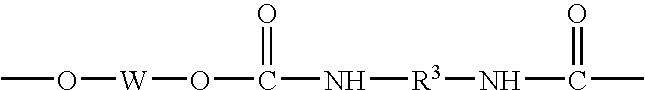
CO[W]OC(N[R3]NC(C)=O)=O
